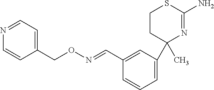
N(OCC1=CC=NC=C1)=CC1=CC(C2(C)N=C(N)SCC2)=CC=C1
